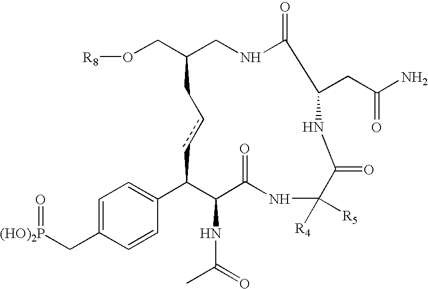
O(CC1CNC(=O)C(CC(N)=O)NC(=O)C([R4])([R5])NC(=O)C(NC(C)=O)C(C2=CC=C(C[(HO)2P]=O)C=C2)ccC1)[R8]
